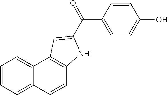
C1=CC2=CC=CC=C2C2=C1NC(C(=O)C1=CC=C(O)C=C1)=C2
